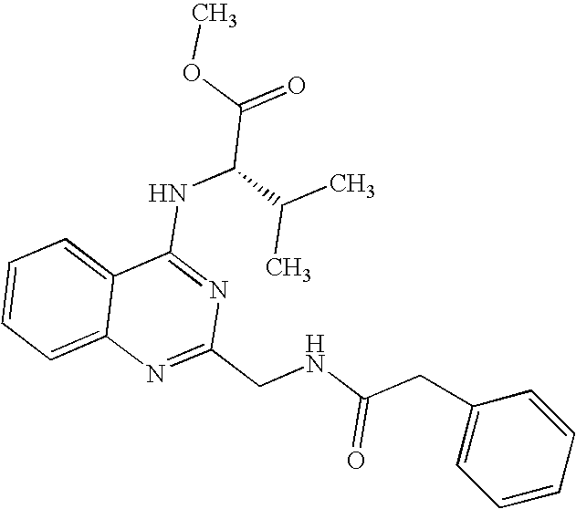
C12=CC=CC=C1N=C(CNC(CC1=CC=CC=C1)=O)N=C2NC(C(=O)OC)C(C)C
